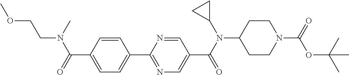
C1(C(=O)N(CCOC)C)=CC=C(C2=NC=C(C(N(C3CC3)C3CCN(C(=O)OC(C)(C)C)CC3)=O)C=N2)C=C1
